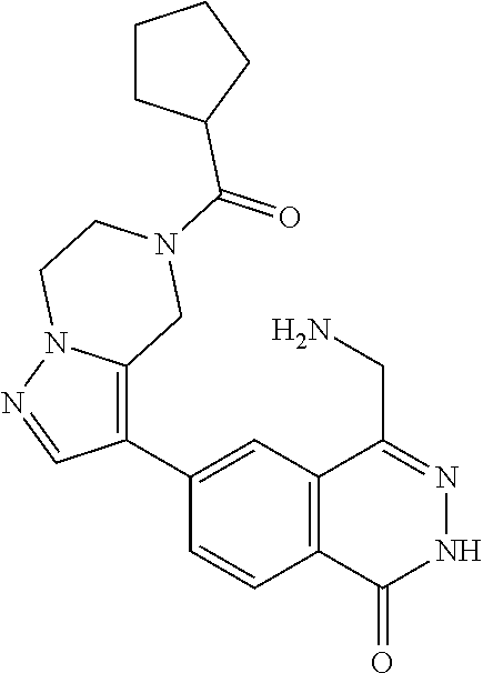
C1(C2=C3N(N=C2)CCN(C(=O)C2CCCC2)C3)=CC2=C(C=C1)C(=O)NN=C2CN
